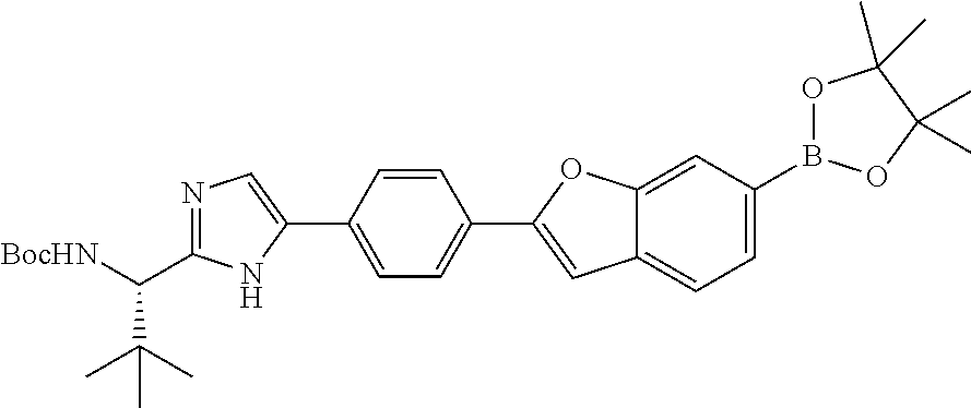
N1=C(C([BocHN])C(C)(C)C)NC(C2=CC=C(C3=CC4=CC=C(B5OC(C)(C)C(C)(C)O5)C=C4O3)C=C2)=C1
